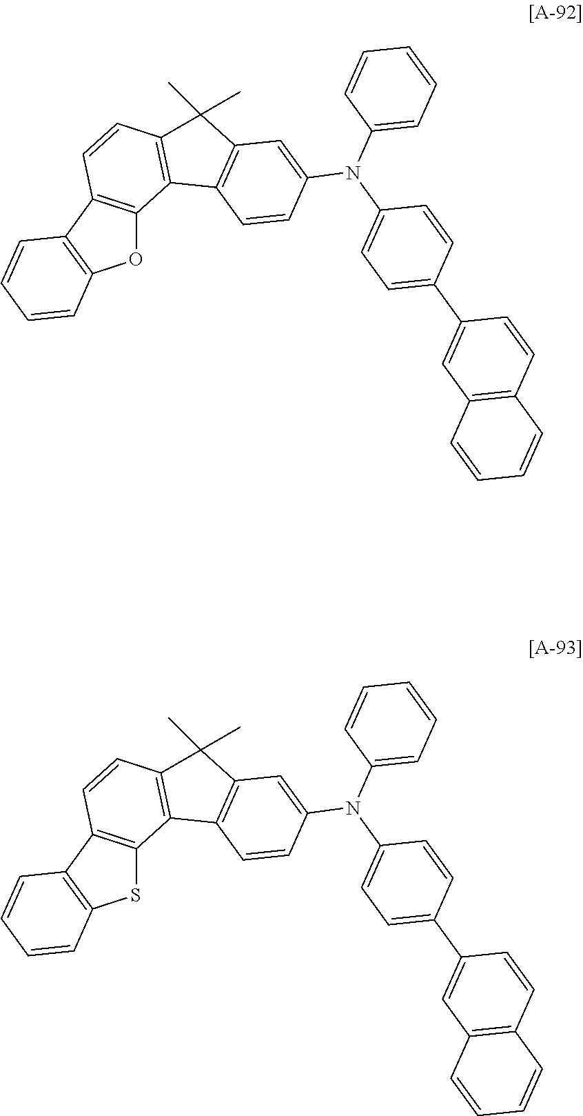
O1C2=C(C3=C1C=CC=C3)C=CC1=C2C2=C(C1(C)C)C=C(N(C1=CC=CC=C1)C1=CC=C(C3=CC4=C(C=C3)C=CC=C4)C=C1)C=C2.S1C2=C(C3=C1C=CC=C3)C=CC1=C2C2=C(C1(C)C)C=C(N(C1=CC=CC=C1)C1=CC=C(C3=CC4=C(C=C3)C=CC=C4)C=C1)C=C2
